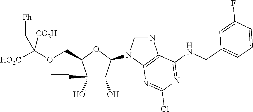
C(C1C(O)(C#C)C(O)C(N2C=NC3=C2N=C(Cl)N=C3NCC2=CC=CC(F)=C2)O1)OC([HO2C])([CO2H])C[Ph]
